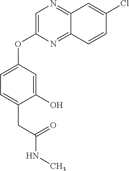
C1(Cl)=CC2=NC=C(OC3=CC=C(CC(NC)=O)C(O)=C3)N=C2C=C1
